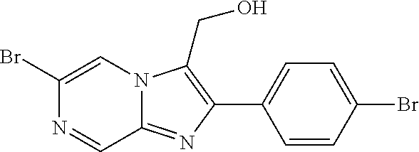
C1(Br)=CN2C(=NC(C3=CC=C(Br)C=C3)=C2CO)C=N1
